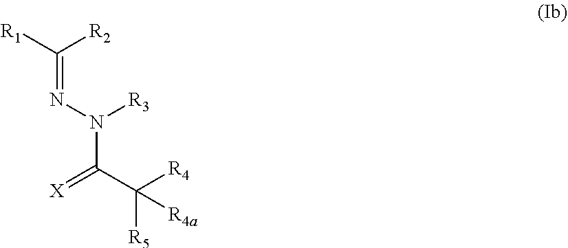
C(=NN(C(C([R4])([R5])[R4a])=[X])[R3])([R1])[R2]
